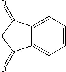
C12=CC=CC=C1C(=O)CC2=O
